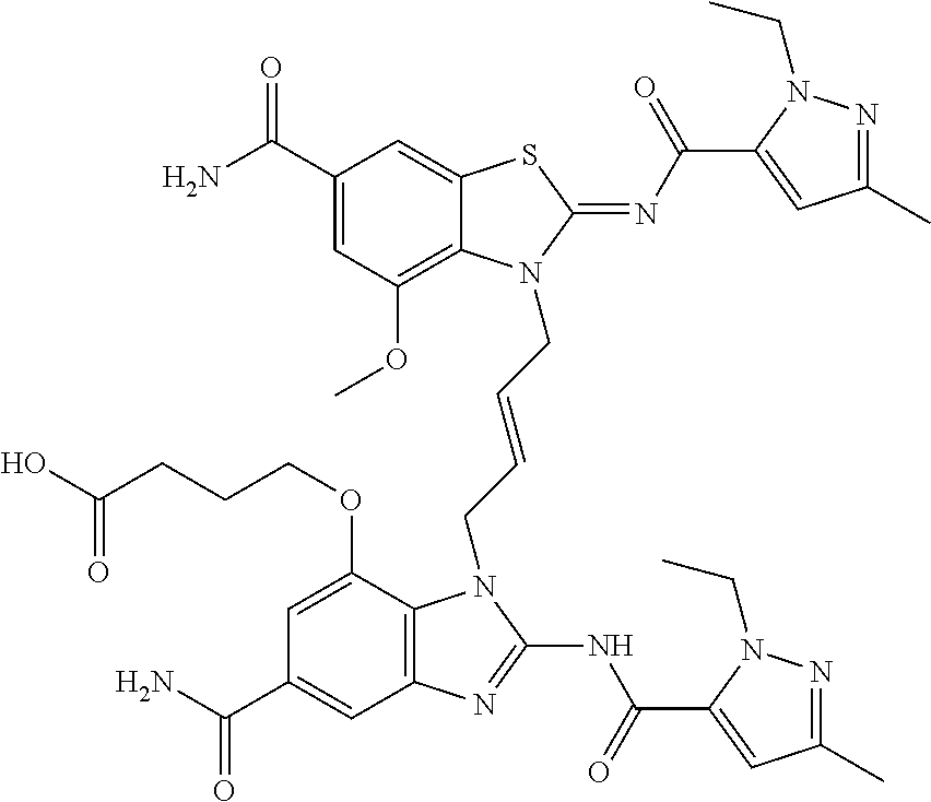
C1(C(N)=O)=CC(OC)=C2C(=C1)SC(=NC(=O)C1=CC(C)=NN1CC)N2CC=CCN1C2=C(C=C(C(N)=O)C=C2OCCCC(O)=O)N=C1NC(=O)C1=CC(C)=NN1CC
